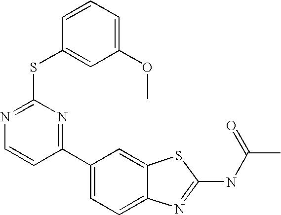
C1(C2=CC=C3C(=C2)SC(NC(C)=O)=N3)=NC(SC2=CC(OC)=CC=C2)=NC=C1
